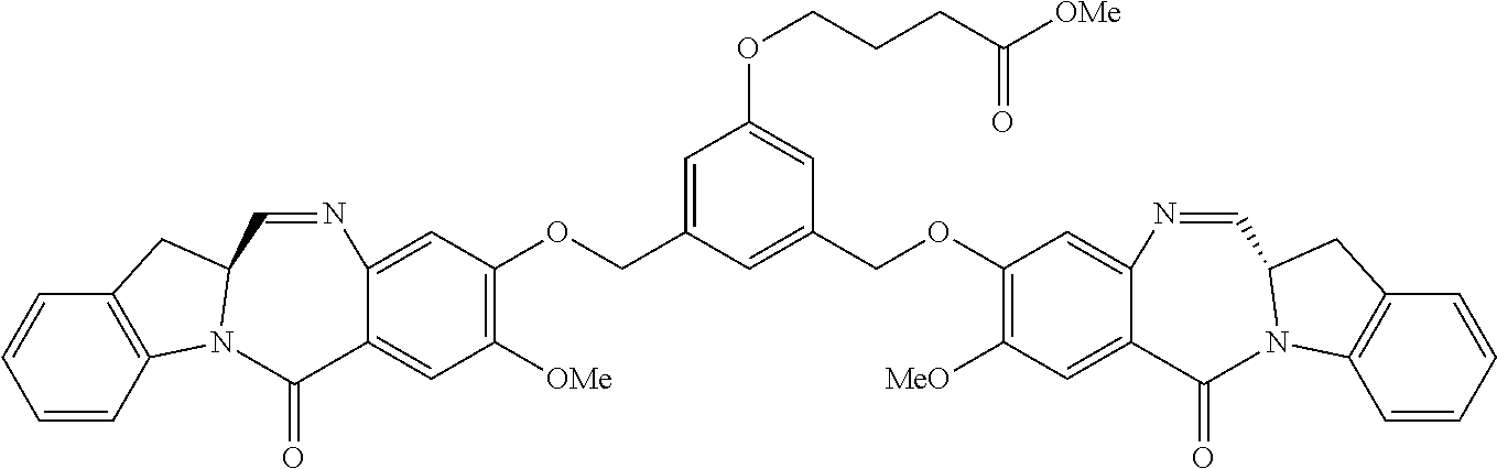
C12=C(C=CC=C1)N1C(C2)C=NC2=CC(OCC3=CC(OCCCC([OMe])=O)=CC(COC4=C([MeO])C=C5C(=C4)N=CC4N(C6=C(C=CC=C6)C4)C5=O)=C3)=C([OMe])C=C2C1=O
